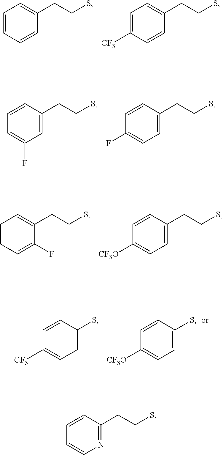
C1=CC=CC(CCS)=C1.C1=C([CF3])C=CC(CCS)=C1.C1=C(CCS)C=CC=C1F.C1=C(CCS)C=CC(F)=C1.C1=CC=C(F)C(CCS)=C1.C1=CC(CCS)=CC=C1[CF3O].C1=CC(S)=CC=C1[CF3].C1=CC(S)=CC=C1[CF3O].C1=CC(CCS)=NC=C1
